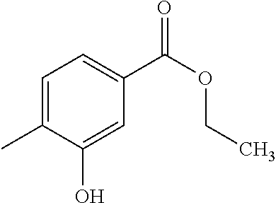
C1=C(C)C(O)=CC(C(OCC)=O)=C1
